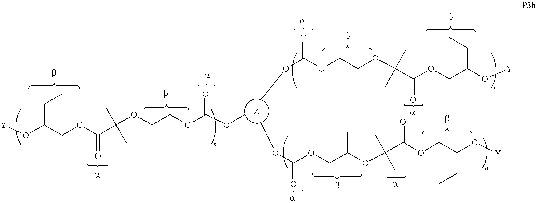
[Y]OC(COC(=O)C(OC(COC(OC)=O)C)(C)C)CC.O(C(OCC(OC(C(OCC(O[Y])CC)=O)(C)C)C)=O)C.O(C(OCC(OC(C(OCC(O[Y])CC)=O)(C)C)C)=O)C
